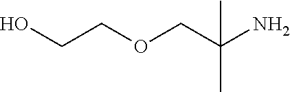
OCCOCC(N)(C)C
